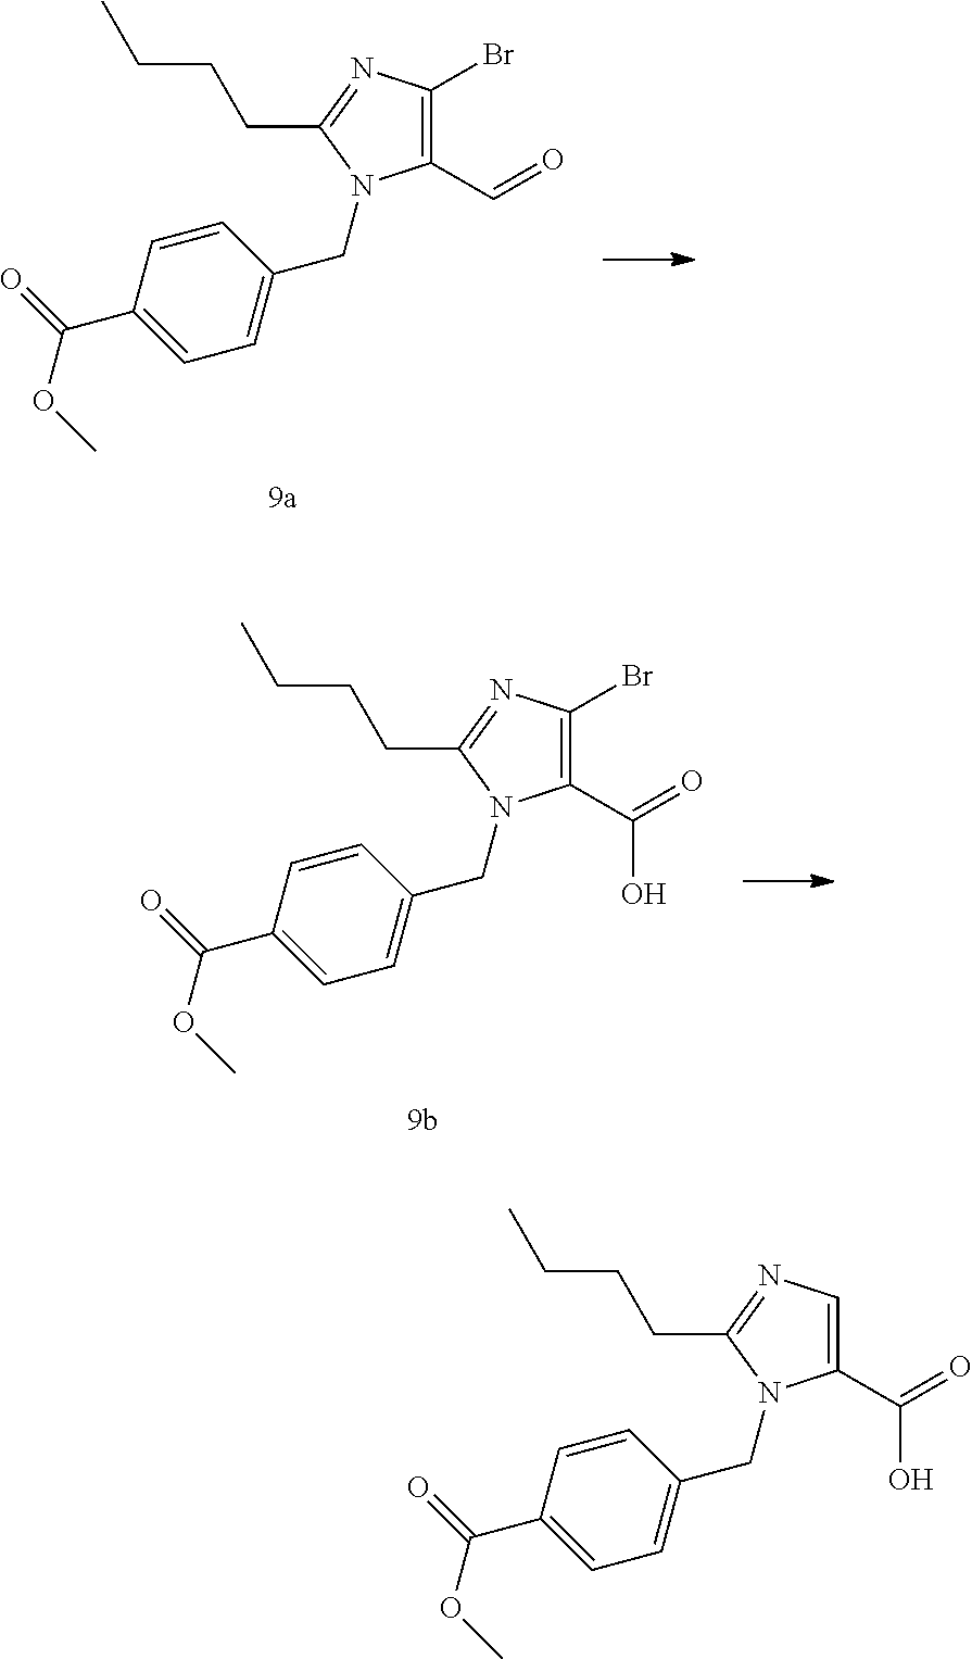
C1(C=O)=C(Br)N=C(CCCC)N1CC1=CC=C(C(OC)=O)C=C1.C1(C(=O)O)=C(Br)N=C(CCCC)N1CC1=CC=C(C(OC)=O)C=C1.C1(C(=O)O)=CN=C(CCCC)N1CC1=CC=C(C(OC)=O)C=C1
